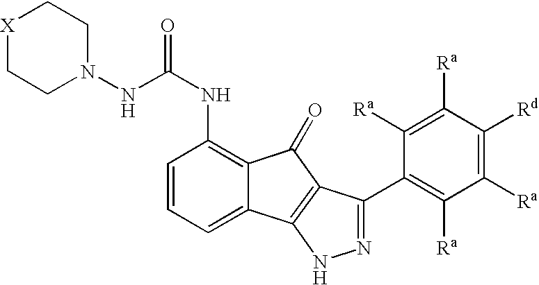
C12=CC=CC(NC(=O)NN3CC[X]CC3)=C1C(=O)C1=C2NN=C1C1=C([Ra])C([Ra])=C([Rd])C([Ra])=C1[Ra]
